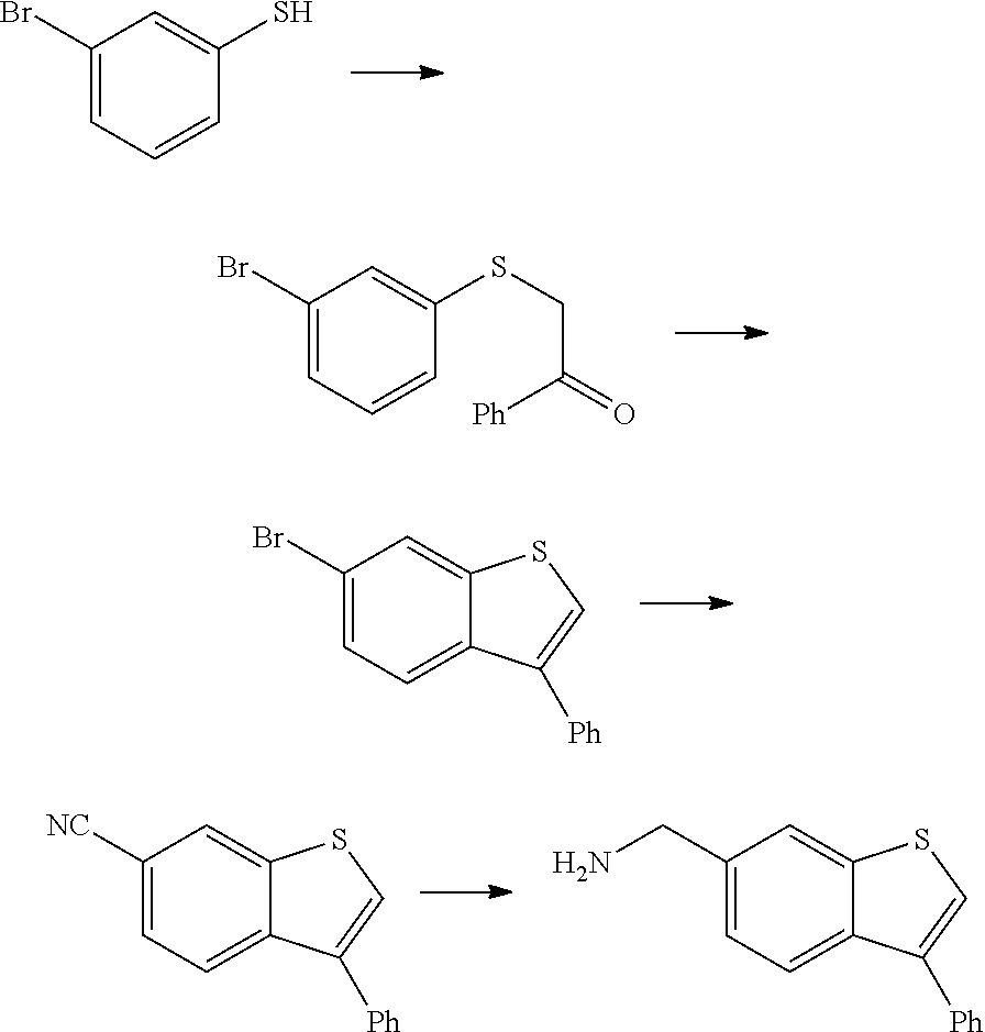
C1(Br)=CC=CC(S)=C1.C1(Br)=CC=CC(SCC(=O)[Ph])=C1.C1(Br)=CC=C2C(=C1)SC=C2[Ph].C1([NC])=CC=C2C(=C1)SC=C2[Ph].C1(CN)=CC=C2C(=C1)SC=C2[Ph]
